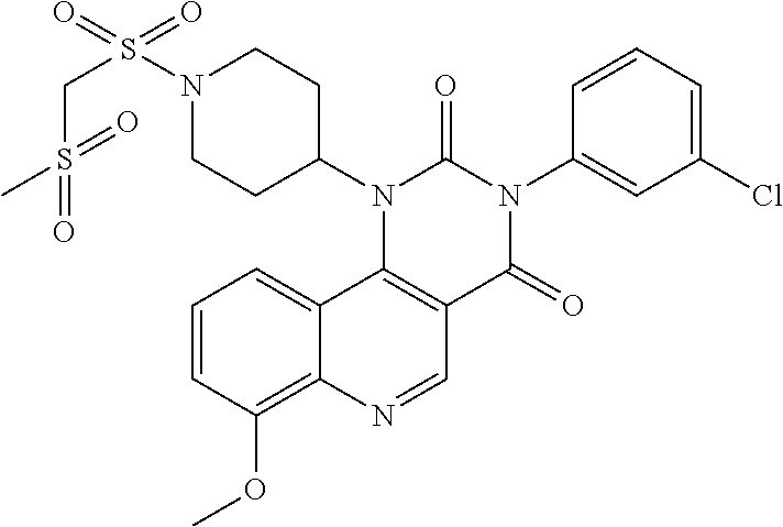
C1(N2C(=O)N(C3=CC(Cl)=CC=C3)C(=O)C3=C2C2=CC=CC(OC)=C2N=C3)CCN(S(=O)(=O)CS(C)(=O)=O)CC1
